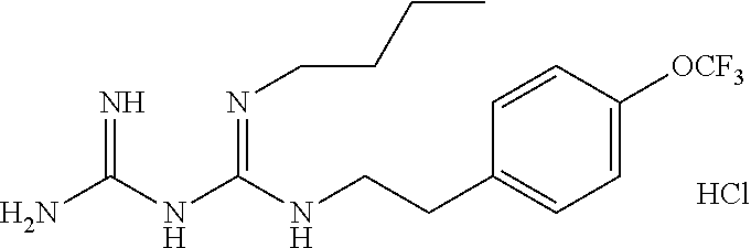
Cl.C(NC(NC(N)=N)=NCCCC)CC1=CC=C([OCF3])C=C1
